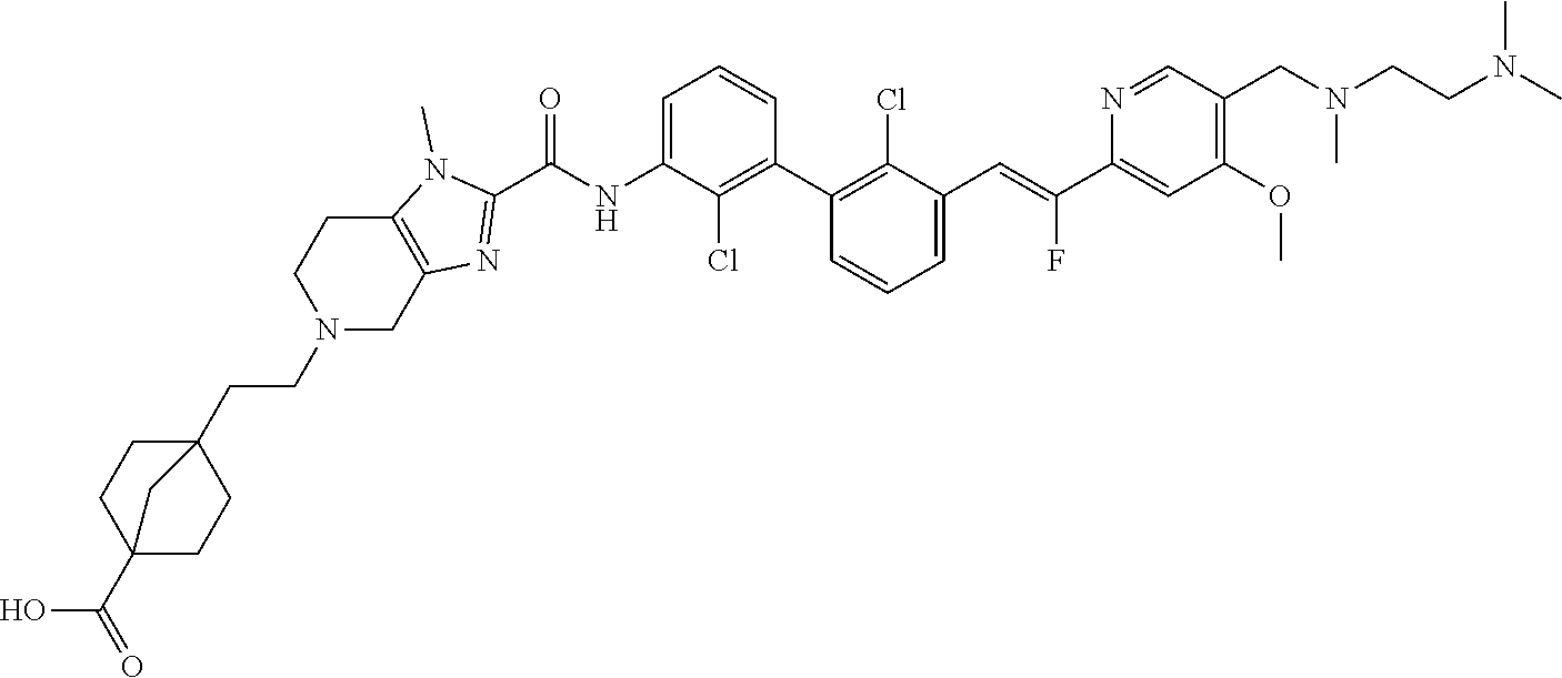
C1(C2=C(Cl)C(C=C(C3=CC(OC)=C(CN(CCN(C)C)C)C=N3)F)=CC=C2)=C(Cl)C(NC(C2=NC3=C(N2C)CCN(CCC24CCC(C(O)=O)(CC2)C4)C3)=O)=CC=C1
